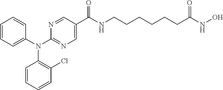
C1=C(C(NCCCCCCC(NO)=O)=O)C=NC(N(C2=CC=CC=C2)C2=C(Cl)C=CC=C2)=N1
